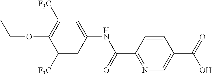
N1=C(C(NC2=CC([F3C])=C(OCC)C([F3C])=C2)=O)C=CC(C(=O)O)=C1
